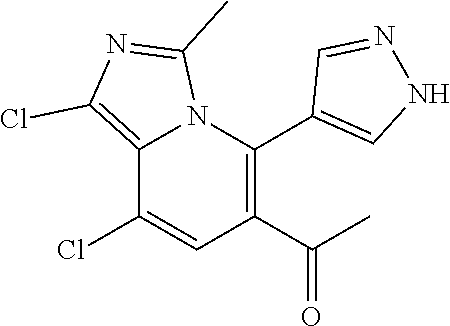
C12=C(Cl)N=C(C)N1C(C1=CNN=C1)=C(C(C)=O)C=C2Cl
